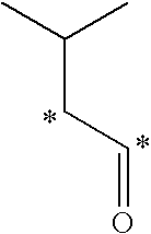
CC(CC=O)C
